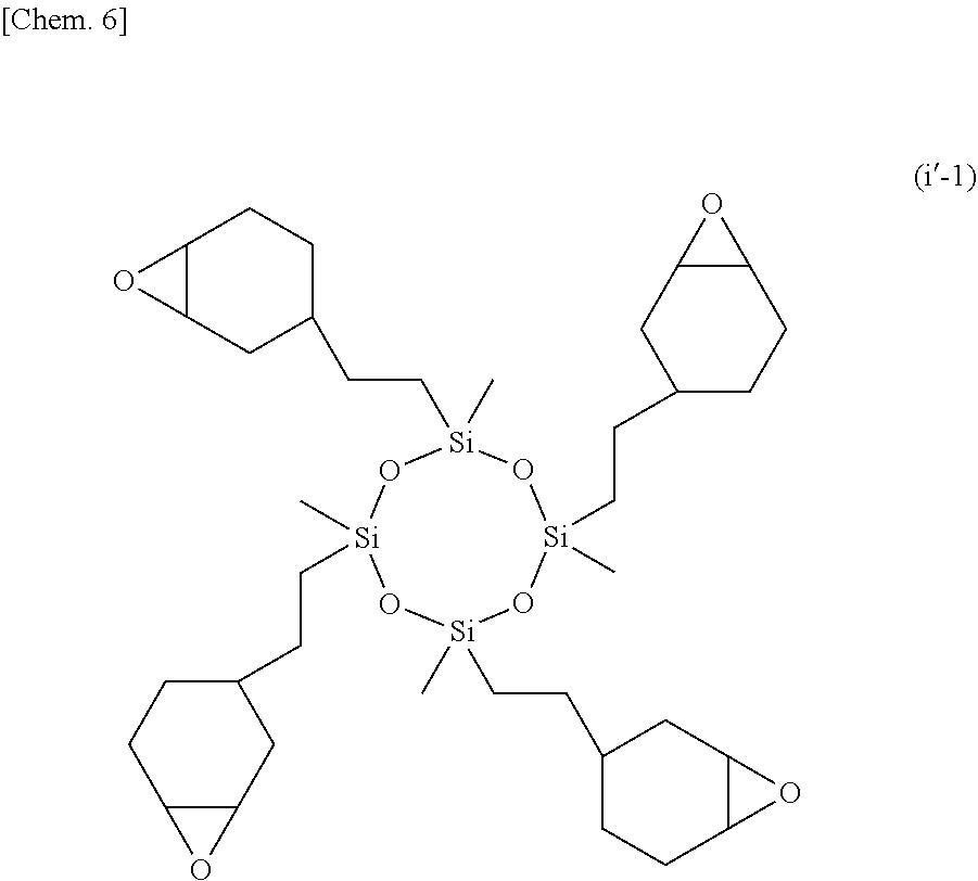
[Si]1(CCC2CCC3C(C2)O3)(C)O[Si](C)(CCC2CCC3C(C2)O3)O[Si](C)(CCC2CCC3C(C2)O3)O[Si](CCC2CCC3C(C2)O3)(C)O1
